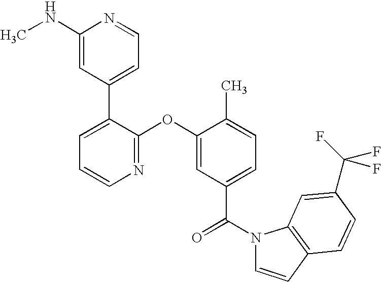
N1=C(OC2=CC(C(N3C=CC4=C3C=C(C(F)(F)F)C=C4)=O)=CC=C2C)C(C2=CC=NC(NC)=C2)=CC=C1
